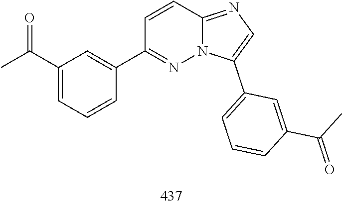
C12=NC=C(C3=CC=CC(C(C)=O)=C3)N1N=C(C1=CC(C(C)=O)=CC=C1)C=C2
